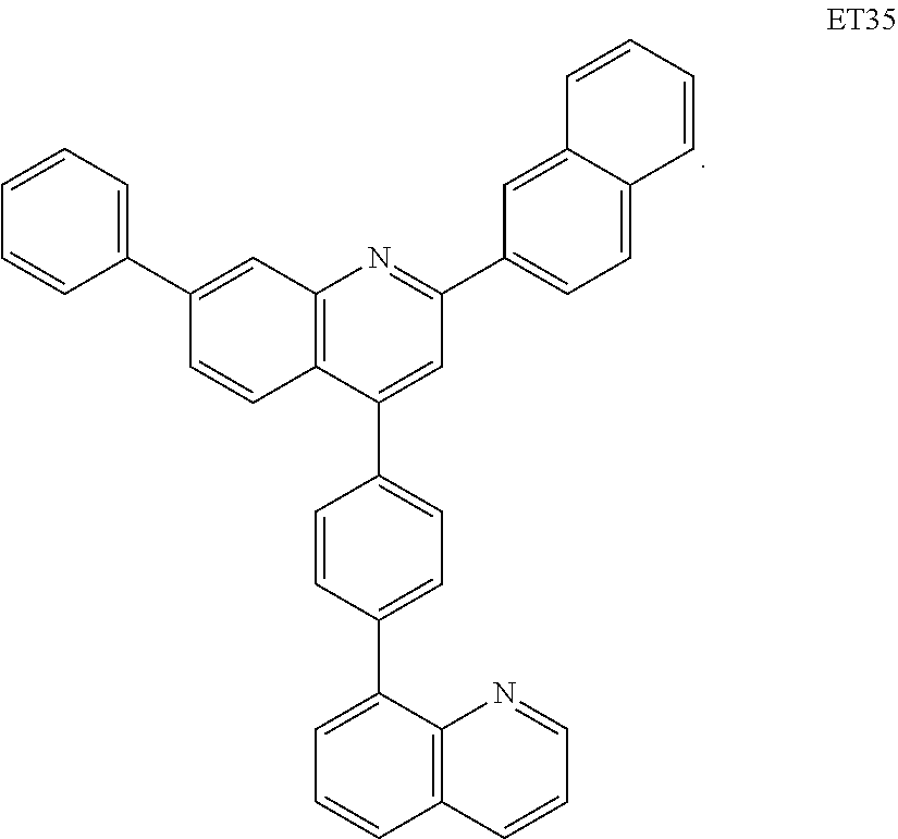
C1=CC(C2=CC(C3=CC=C4C(=C3)C=CC=C4)=NC3=C2C=CC(C2=CC=CC=C2)=C3)=CC=C1C1=CC=CC2=C1N=CC=C2
